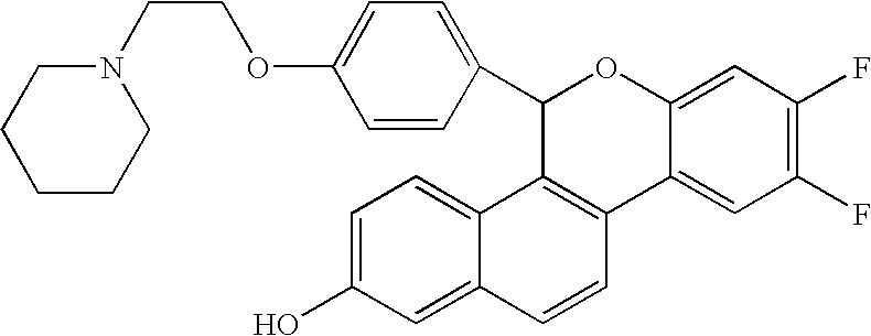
C1(C2=CC=C(OCCN3CCCCC3)C=C2)C2=C(C3=CC(F)=C(F)C=C3O1)C=CC1=CC(O)=CC=C21
